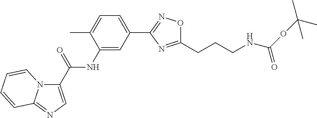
C1(NC(C2=CN=C3N2C=CC=C3)=O)=CC(C2=NOC(CCCNC(OC(C)(C)C)=O)=N2)=CC=C1C
